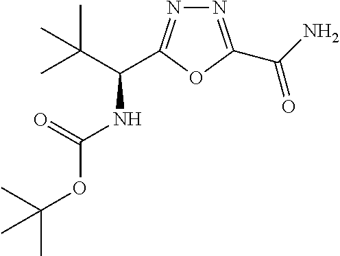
C(NC(=O)OC(C)(C)C)(C(C)(C)C)C1=NN=C(C(=O)N)O1
